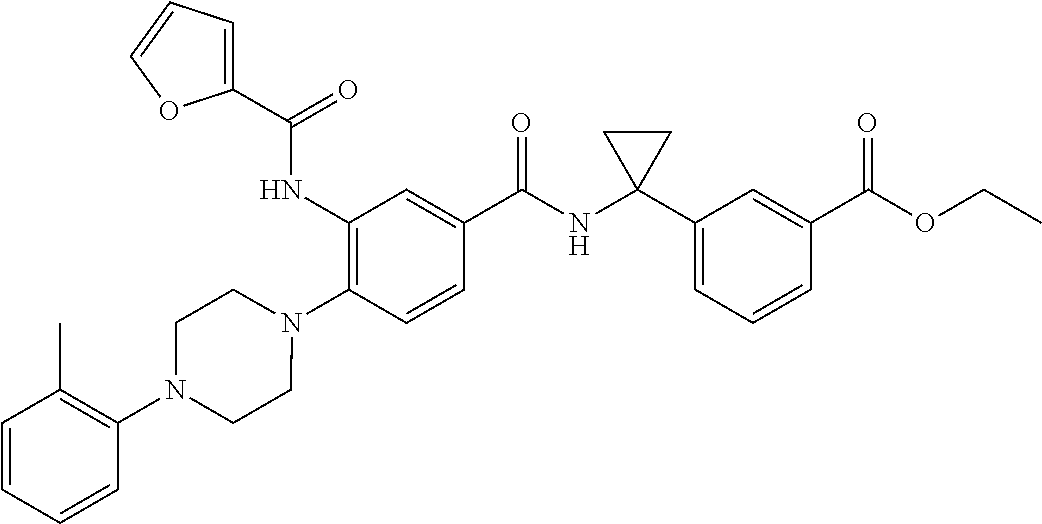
C1(NC(=O)C2=CC=CO2)=C(N2CCN(C3=C(C)C=CC=C3)CC2)C=CC(C(NC2(C3=CC=CC(C(OCC)=O)=C3)CC2)=O)=C1
